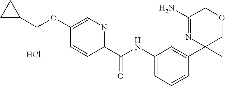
C1(C(=O)NC2=CC=CC(C3(C)COCC(N)=N3)=C2)=NC=C(OCC2CC2)C=C1.Cl
